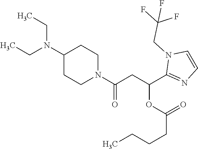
C1(N(CC)CC)CCN(C(CC(C2=NC=CN2CC(F)(F)F)OC(CCCC)=O)=O)CC1
